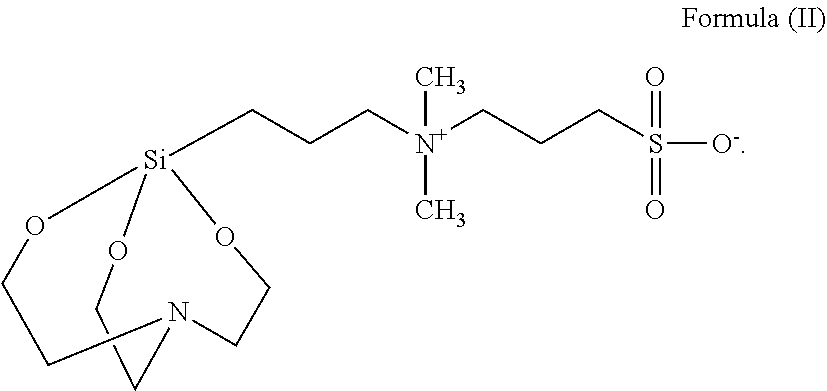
C(C[Si]12COCCN(CCO1)CCO2)C[N+](C)(C)CCCS(=O)(=O)[O-]
